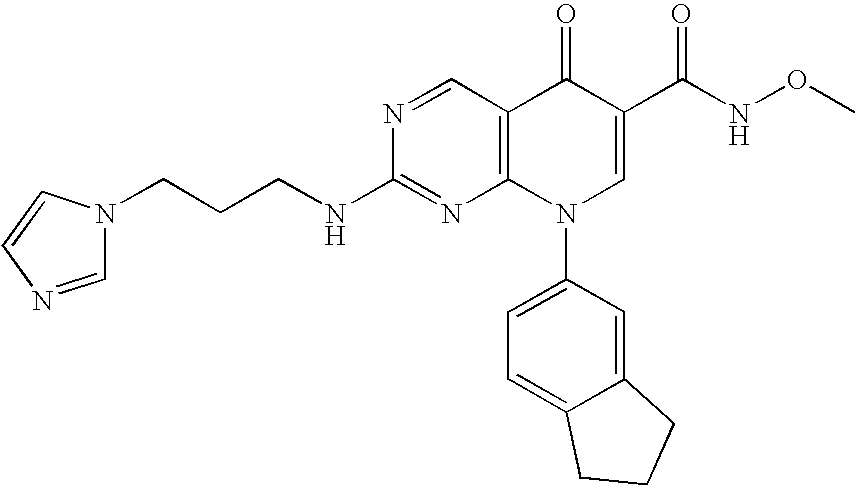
N1=CC2=C(N=C1NCCCN1C=NC=C1)N(C1=CC=C3C(=C1)CCC3)C=C(C(=O)NOC)C2=O
